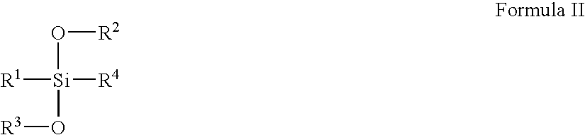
O([R2])[Si]([R1])(O[R3])[R4]
